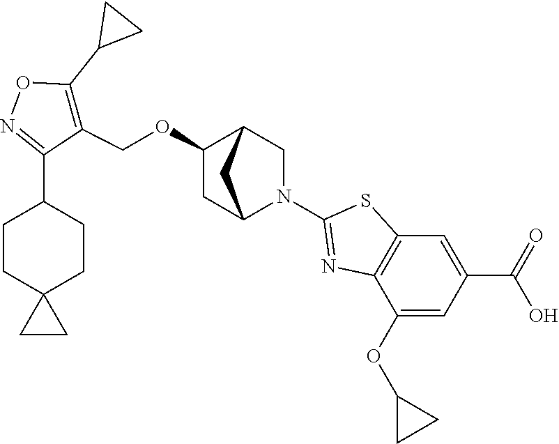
C1(OCC2=C(C3CC3)ON=C2C2CCC3(CC2)CC3)CC2N(C3=NC4=C(S3)C=C(C(=O)O)C=C4OC3CC3)CC1C2
